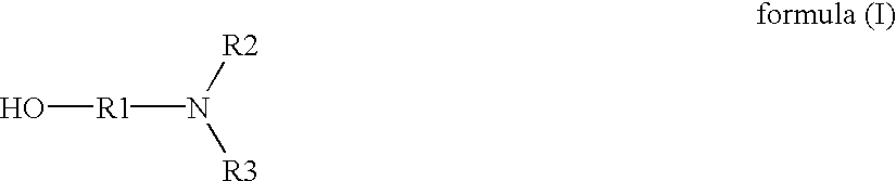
[R1](N([R2])[R3])O
